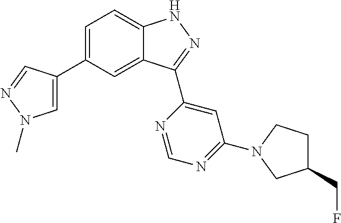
C1=C(C2=CN(C)N=C2)C=C2C(=C1)NN=C2C1=CC(N2CCC(CF)C2)=NC=N1
